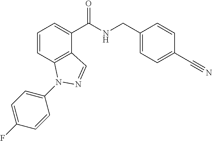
C1=CC2=C(C(C(NCC3=CC=C(C#N)C=C3)=O)=C1)C=NN2C1=CC=C(F)C=C1
